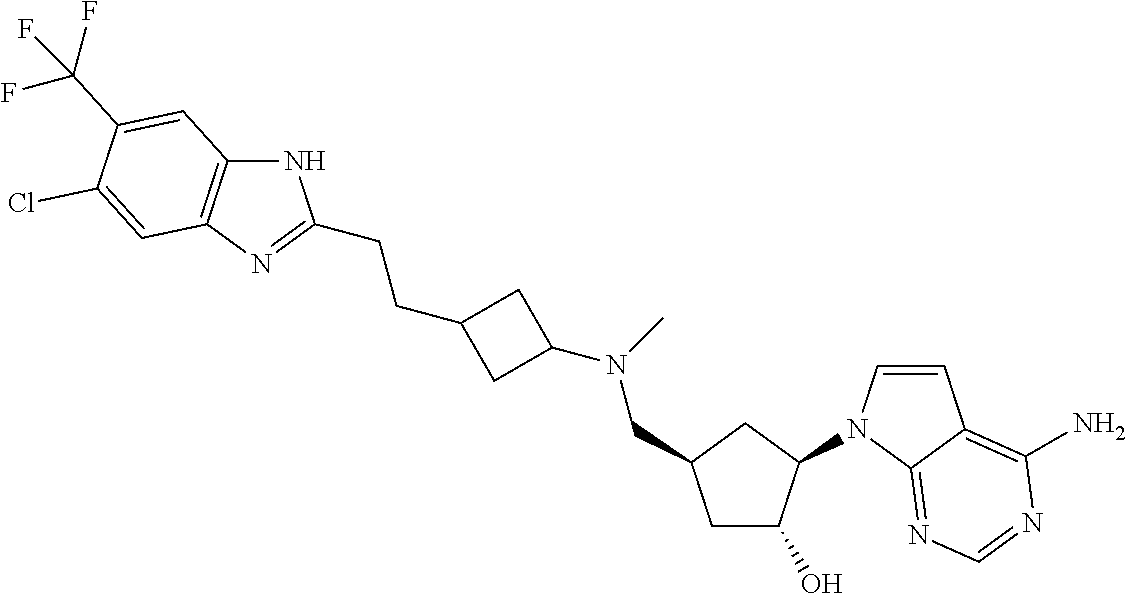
C12=C(N=C(CCC3CC(N(C)CC4CC(O)C(N5C=CC6=C(N)N=CN=C56)C4)C3)N1)C=C(Cl)C(C(F)(F)F)=C2
